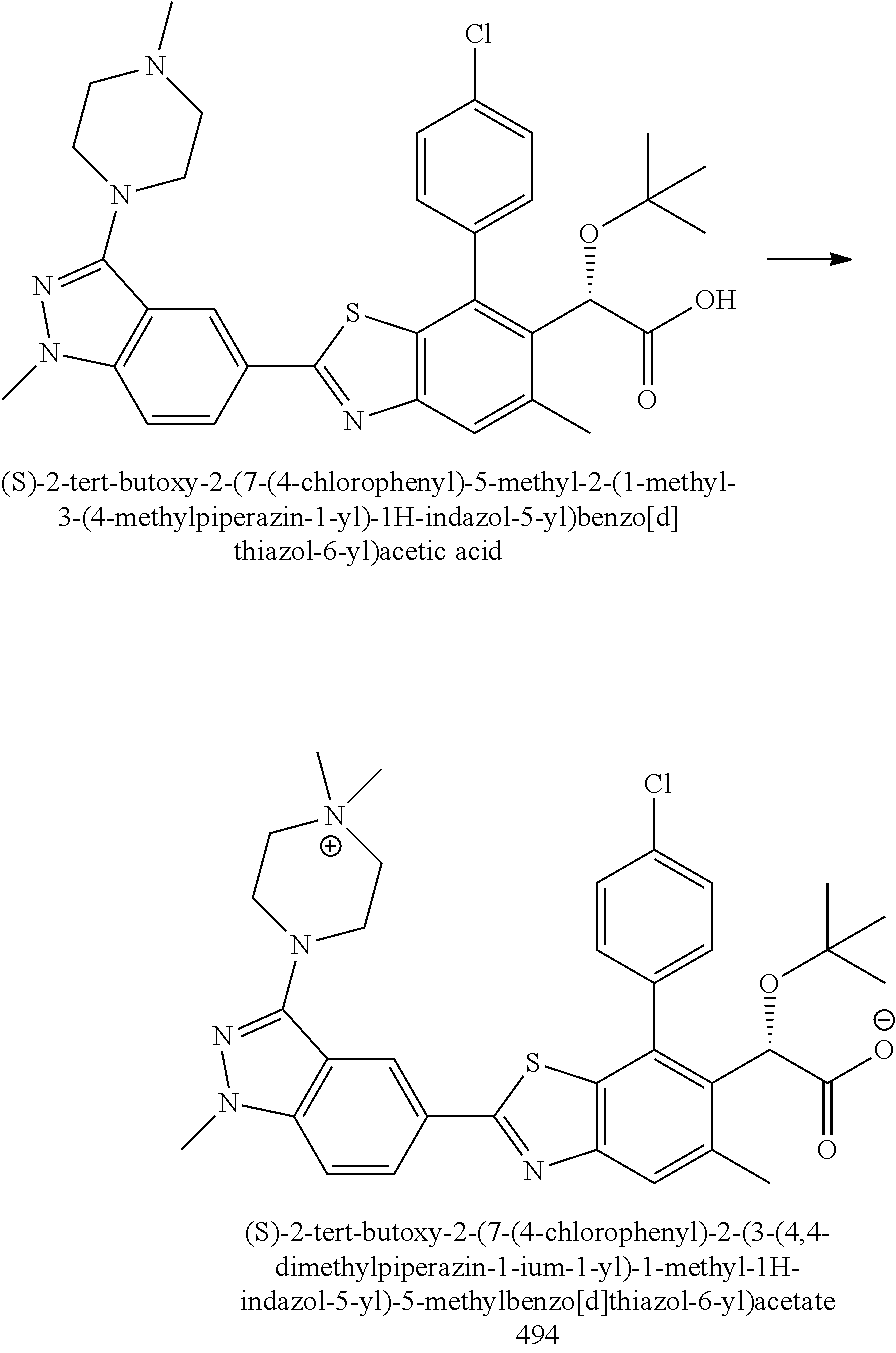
C1=CC(C2=NC3=C(C(C4=CC=C(Cl)C=C4)=C(C(C(O)=O)OC(C)(C)C)C(C)=C3)S2)=CC2=C1N(C)N=C2N1CCN(C)CC1.C1=CC(C2=NC3=C(C(C4=CC=C(Cl)C=C4)=C(C(C([O-])=O)OC(C)(C)C)C(C)=C3)S2)=CC2=C1N(C)N=C2N1CC[N+](C)(C)CC1
